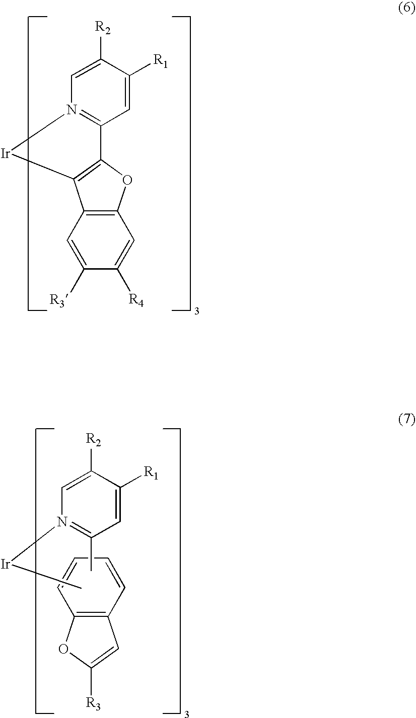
C1=C([R2])C([R1])=CC2=N1[Ir]C1=C2OC2=C1C=C([R3])C([R4])=C2.C1([R3])=CC2=C(O1)C=CC=C2.C1=C([R2])C([R1])=CC(C)=N1[Ir]C
